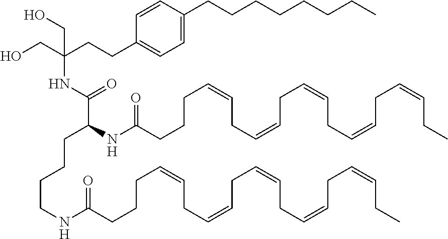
C(CCCC=CCC=CCC=CCC=CCC=CCC)(=O)NCCCCC(NC(=O)CCCC=CCC=CCC=CCC=CCC=CCC)C(NC(CO)(CO)CCC1=CC=C(CCCCCCCC)C=C1)=O
